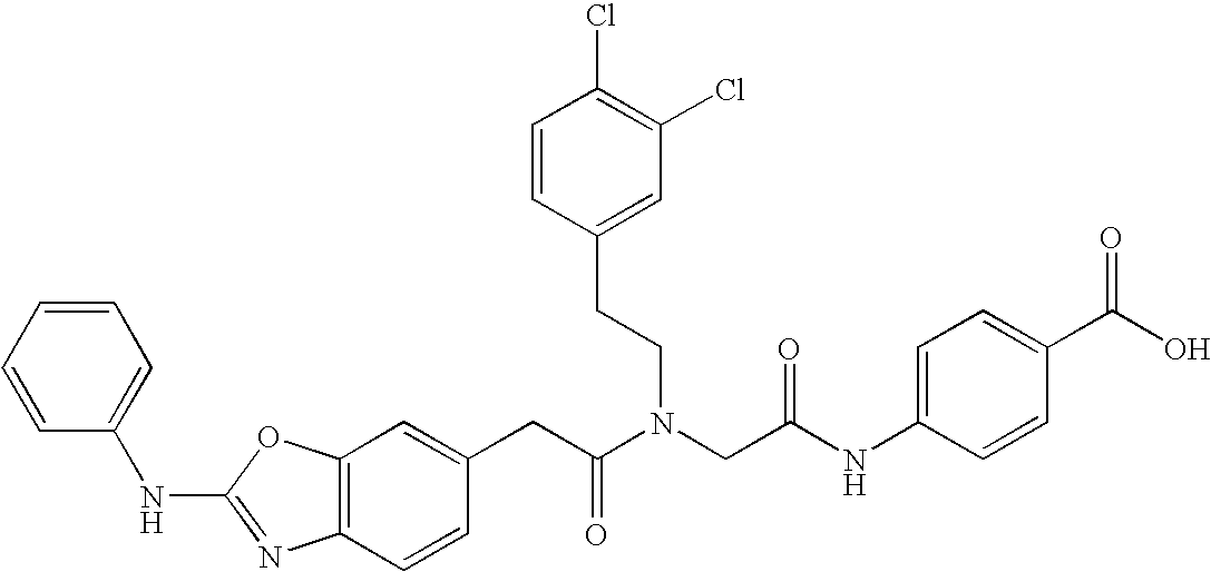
C1=C(CC(N(CC(NC2=CC=C(C(O)=O)C=C2)=O)CCC2=CC(Cl)=C(Cl)C=C2)=O)C=CC2=C1OC(NC1=CC=CC=C1)=N2
